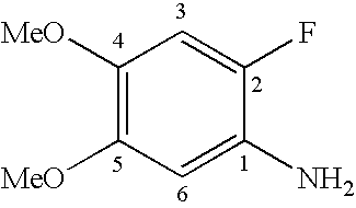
C1([MeO])=C([MeO])C=C(N)C(F)=C1
